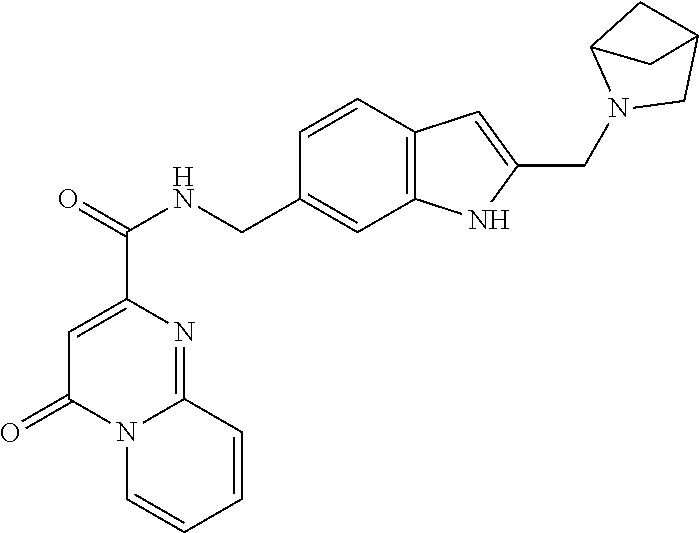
C1=C(C(=O)NCC2=CC3=C(C=C2)C=C(CN2CC4CC2C4)N3)N=C2N(C1=O)C=CC=C2
